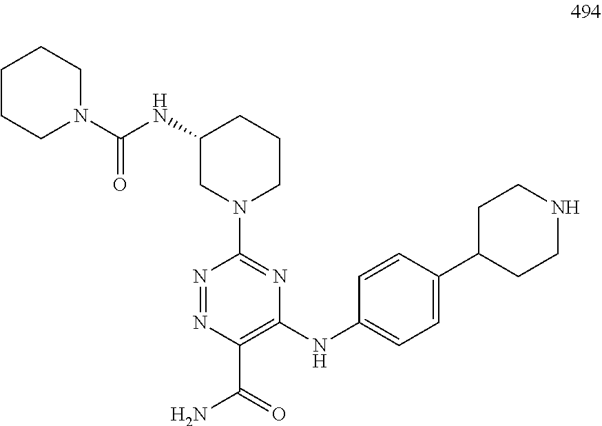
N1=NC(C(=O)N)=C(NC2=CC=C(C3CCNCC3)C=C2)N=C1N1CCCC(NC(N2CCCCC2)=O)C1
